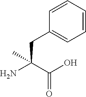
C(O)(=O)C(N)(CC1=CC=CC=C1)C
